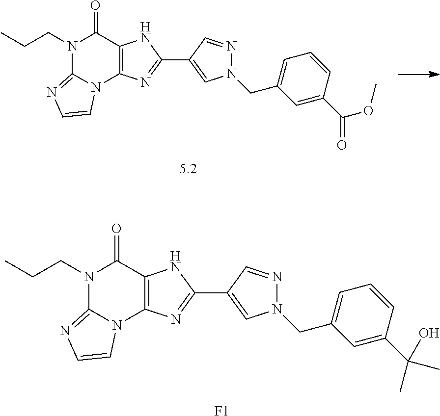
[F1].N1(CCC)C2=NC=CN2C2=C(C1=O)NC(C1=CN(CC3=CC=CC(C(C)(C)O)=C3)N=C1)=N2.[5.2].N1(CCC)C2=NC=CN2C2=C(C1=O)NC(C1=CN(CC3=CC=CC(C(OC)=O)=C3)N=C1)=N2
